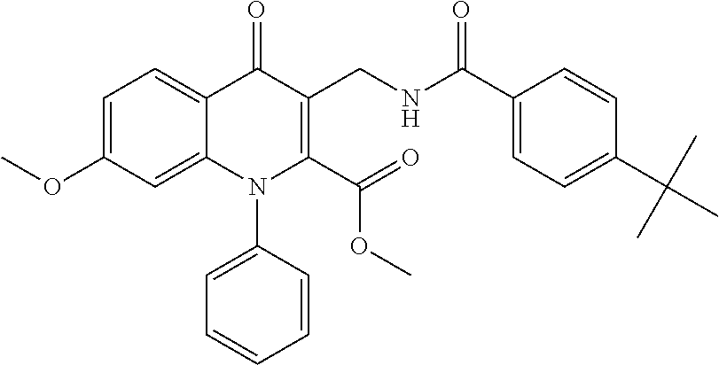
C1=C(OC)C=C2C(=C1)C(=O)C(CNC(C1=CC=C(C(C)(C)C)C=C1)=O)=C(C(=O)OC)N2C1=CC=CC=C1
